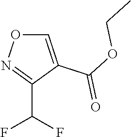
C1=C(C(OCC)=O)C(C(F)F)=NO1
